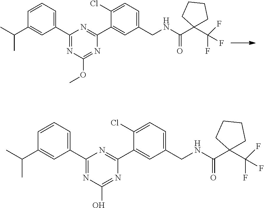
C1(C2=CC=CC(C(C)C)=C2)=NC(OC)=NC(C2=CC(CNC(C3(C(F)(F)F)CCCC3)=O)=CC=C2Cl)=N1.C1(C2=CC=CC(C(C)C)=C2)=NC(O)=NC(C2=CC(CNC(C3(C(F)(F)F)CCCC3)=O)=CC=C2Cl)=N1
